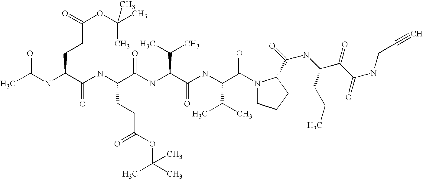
CC(NC(C(NC(C(NC(C(NC(C(N1CCCC1C(NC(C(C(NCC#C)=O)=O)CCC)=O)=O)C(C)C)=O)C(C)C)=O)CCC(OC(C)(C)C)=O)=O)CCC(OC(C)(C)C)=O)=O
